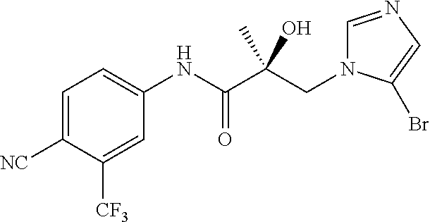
C1=C([NC])C([CF3])=CC(NC(C(CN2C=NC=C2Br)(C)O)=O)=C1
